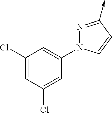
N1(C2=CC(Cl)=CC(Cl)=C2)N=C(->C)C=C1
